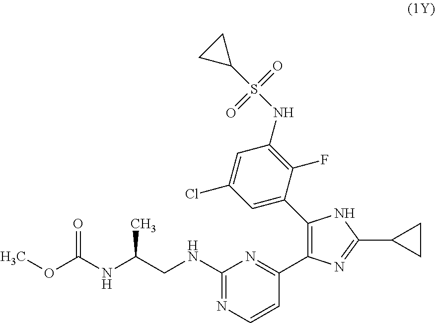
C1(C2=CC(Cl)=CC(NS(C3CC3)(=O)=O)=C2F)=C(C2=NC(NCC(NC(OC)=O)C)=NC=C2)N=C(C2CC2)N1
